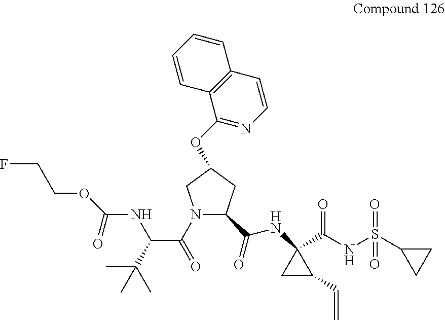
O(C(NC(C(C)(C)C)C(=O)N1C(C(=O)NC2(C(NS(=O)(C3CC3)=O)=O)CC2C=C)CC(OC2=NC=CC3=C2C=CC=C3)C1)=O)CCF
